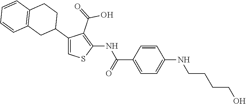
C1=CC(C(=O)NC2=C(C(=O)O)C(C3CCC4=C(C3)C=CC=C4)=CS2)=CC=C1NCCCCO
